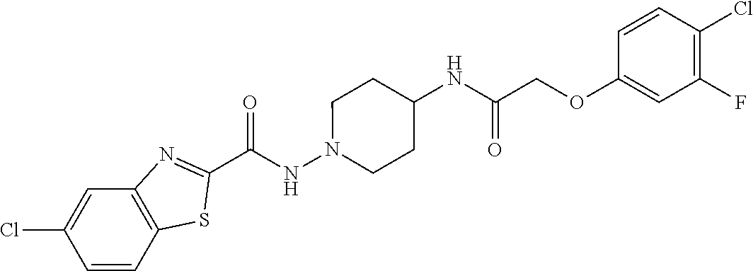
C1(C(NN2CCC(NC(=O)COC3=CC(F)=C(Cl)C=C3)CC2)=O)=NC2=C(S1)C=CC(Cl)=C2
